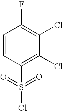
ClS(=O)(=O)C1=C(Cl)C(Cl)=C(F)C=C1
